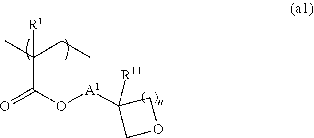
CC(CC)([R1])C(O[A1]C1([R11])COC1)=O
